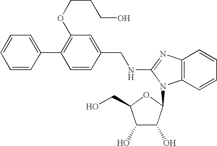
C1=C(C2=C(OCCCO)C=C(CNC3=NC4=C(C=CC=C4)N3C3C(O)C(O)C(CO)O3)C=C2)C=CC=C1
